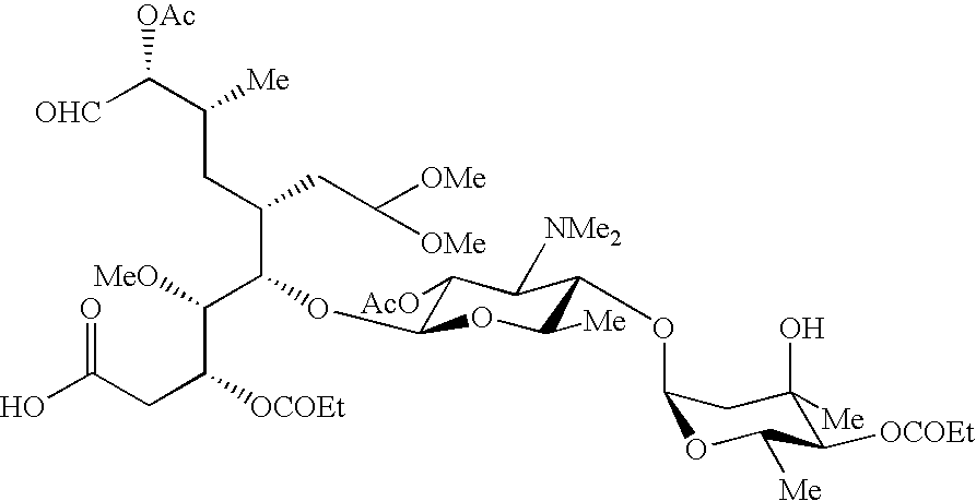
C(C(C(C(C(CC(O)=O)[OCOEt])[MeO])OC1C([AcO])C([NMe2])C(OC2OC([Me])C([OCOEt])C(O)([Me])C2)C([Me])O1)CC([OMe])[OMe])C([Me])C([OHC])[OAc]
